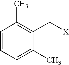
C1=CC=C(C)C(C[X])=C1C
